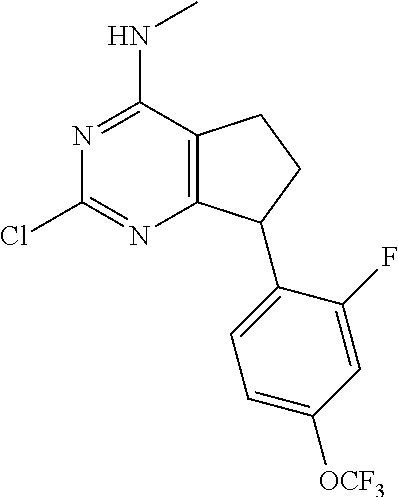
N1=C(NC)C2=C(N=C1Cl)C(C1=CC=C([OCF3])C=C1F)CC2
